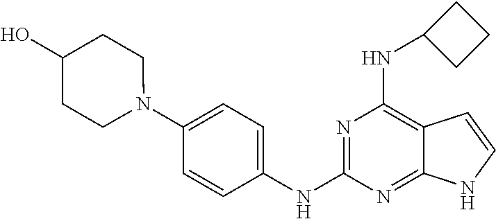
C1(NC2=NC(NC3CCC3)=C3C(=N2)NC=C3)=CC=C(N2CCC(O)CC2)C=C1
